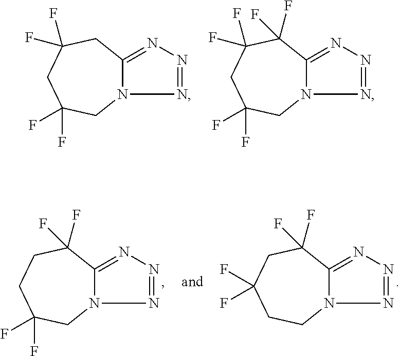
C12=NN=NN1CC(F)(F)CC(F)(F)C2.C12=NN=NN1CC(F)(F)CC(F)(F)C2(F)F.C12=NN=NN1CC(F)(F)CCC2(F)F.C12=NN=NN1CCC(F)(F)CC2(F)F
